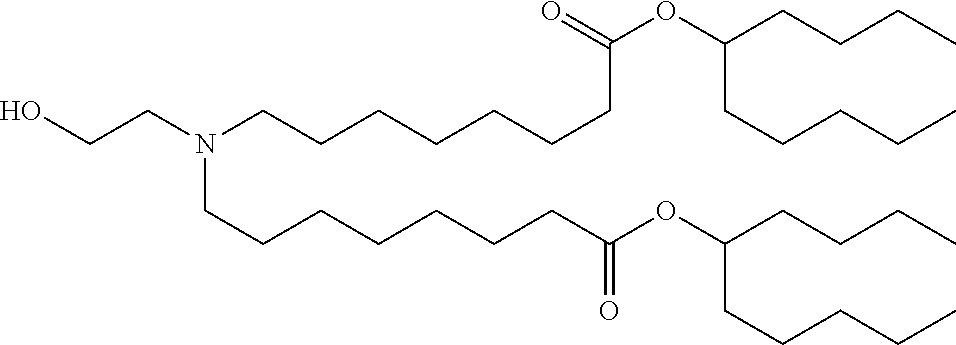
OCCN(CCCCCCCC(OC(CCCC)CCCCC)=O)CCCCCCCC(OC(CCCC)CCCCC)=O
